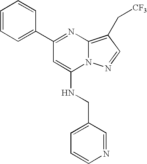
C1(C2=CC=CC=C2)=NC2=C(C[CF3])C=NN2C(NCC2=CC=CN=C2)=C1
